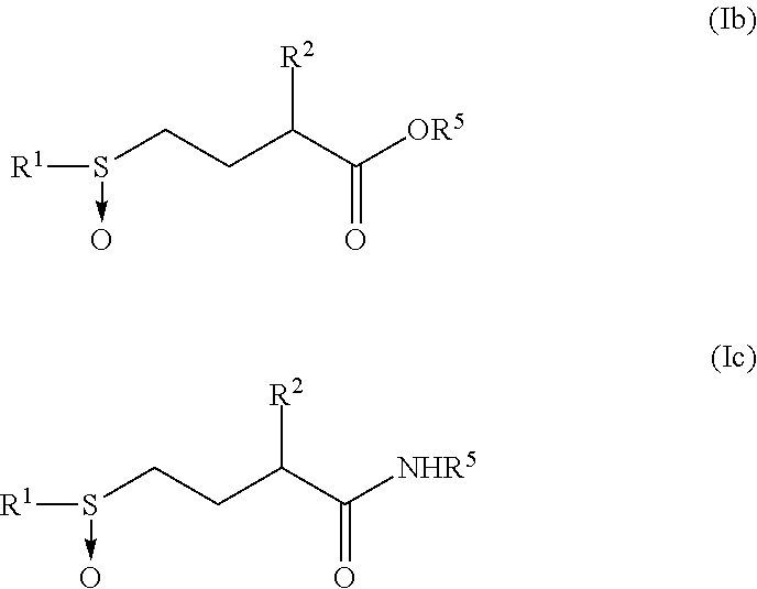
[R1]S(CCC(C([OR5])=O)[R2])->O.[R1]S(CCC(C([NHR5])=O)[R2])->O
